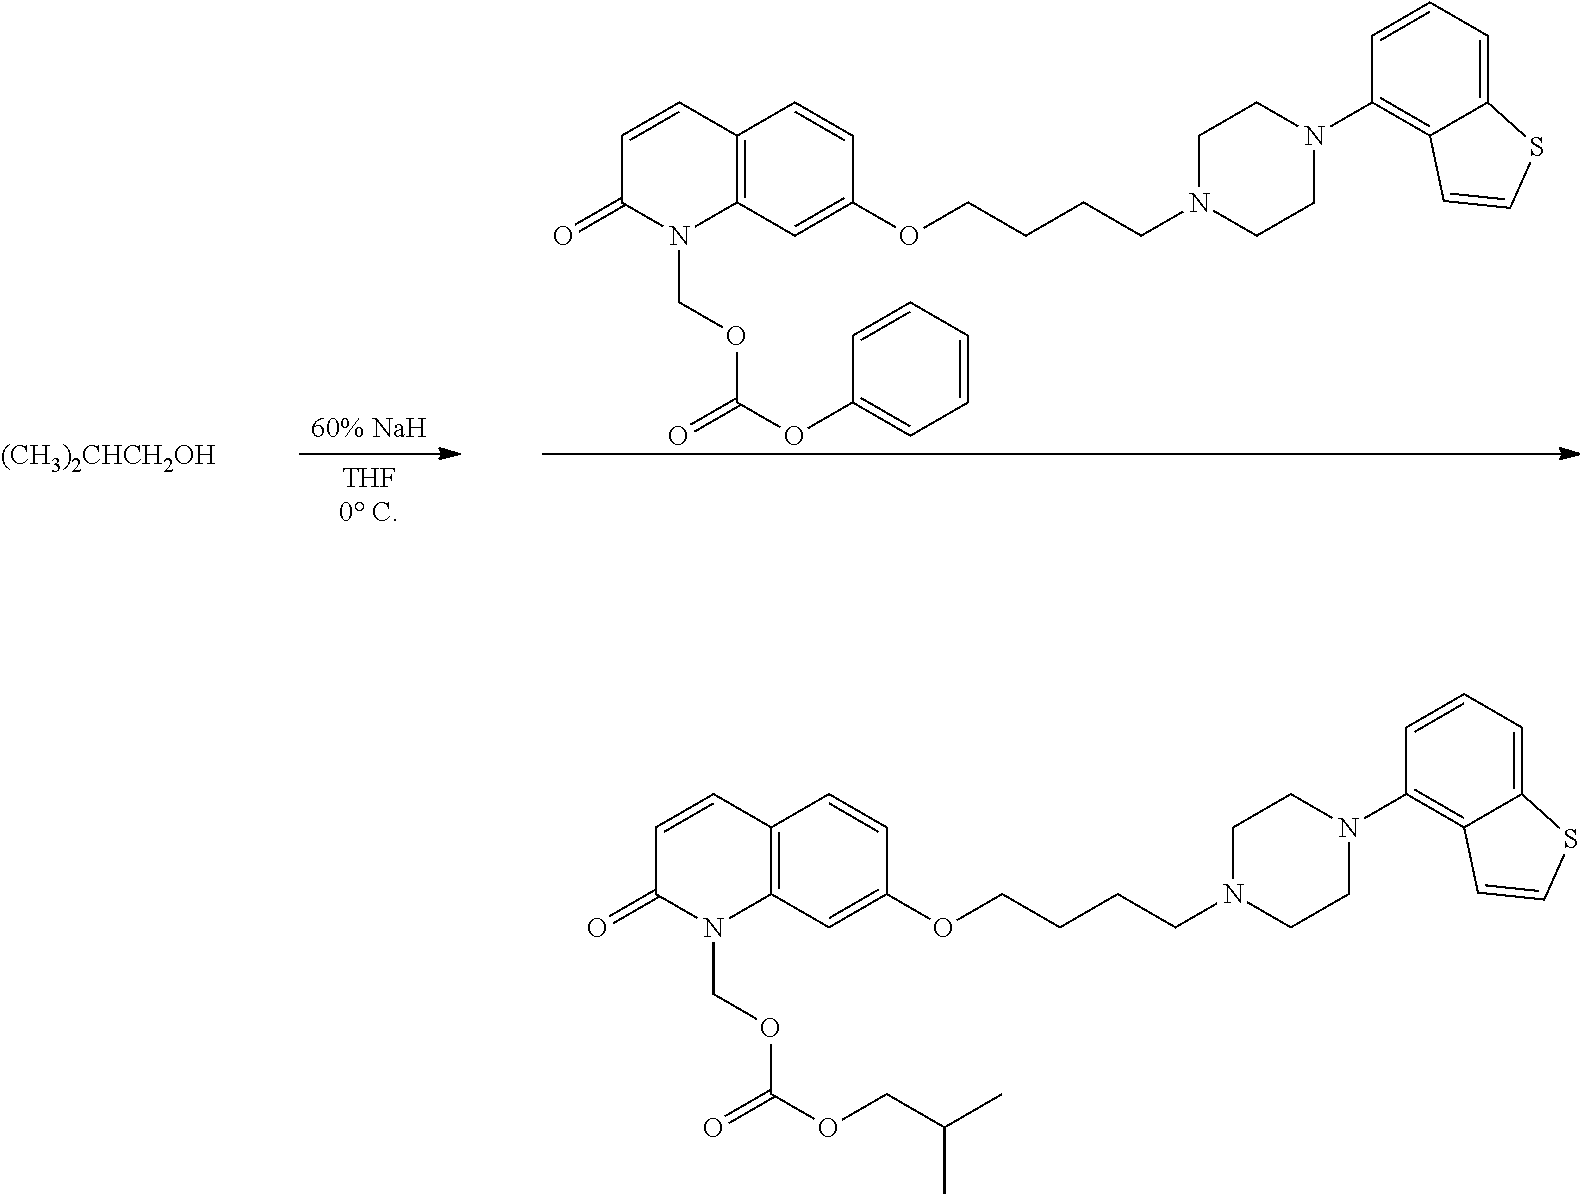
C12=C(C=C(OCCCCN3CCN(C4=C5C(=CC=C4)SC=C5)CC3)C=C1)N(COC(OCC(C)C)=O)C(=O)C=C2.C12=C(C=C(OCCCCN3CCN(C4=C5C(=CC=C4)SC=C5)CC3)C=C1)N(COC(OC1=CC=CC=C1)=O)C(=O)C=C2.[(CH3)2CHCH2OH]
